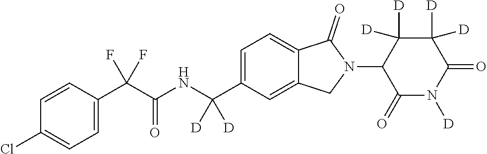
C1=CC(C(C(NC(C2=CC=C3C(=C2)CN(C2C(=O)N([D])C(=O)C([D])([D])C2([D])[D])C3=O)([D])[D])=O)(F)F)=CC=C1Cl
